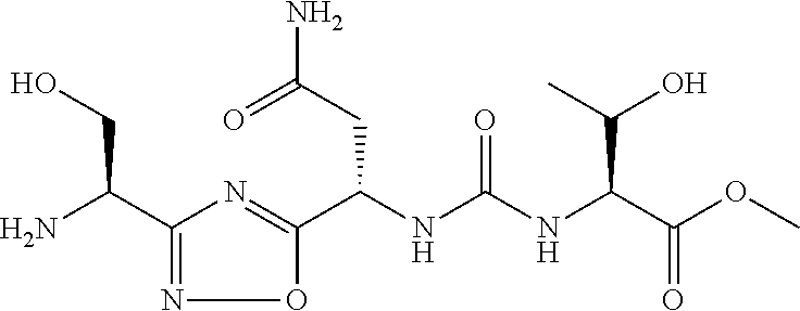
C1(C(N)CO)=NOC(C(NC(NC(C(OC)=O)C(O)C)=O)CC(N)=O)=N1
